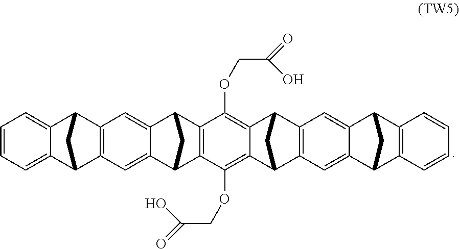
C1=CC=C2C(=C1)C1C3=C(C2C1)C=C1C(=C3)C2C3=C(C1C2)C(OCC(O)=O)=C1C(=C3OCC(=O)O)C2C3=C(C1C2)C=C1C(=C3)C2C3=C(C1C2)C=CC=C3
